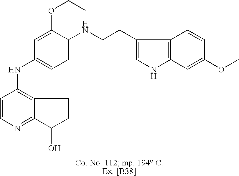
C1=CN=C2C(=C1NC1=CC=C(NCCC3=CNC4=C3C=CC(OC)=C4)C(OCC)=C1)CCC2O
